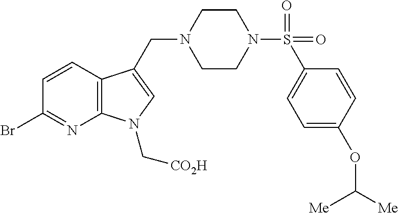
C12=C(C(CN3CCN(S(=O)(=O)C4=CC=C(OC([Me])[Me])C=C4)CC3)=CN1C[CO2H])C=CC(Br)=N2
